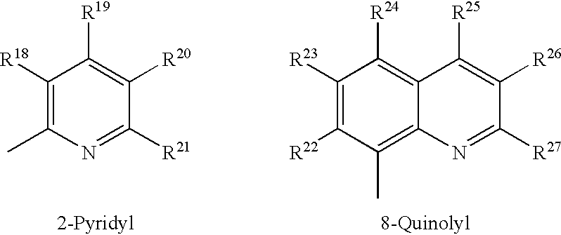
C1([R18])=C(C)N=C([R21])C([R20])=C1[R19].C12=C([R24])C([R23])=C([R22])C(C)=C1N=C([R27])C([R26])=C2[R25]
